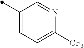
N1=CC(C)=CC=C1[CF3]
